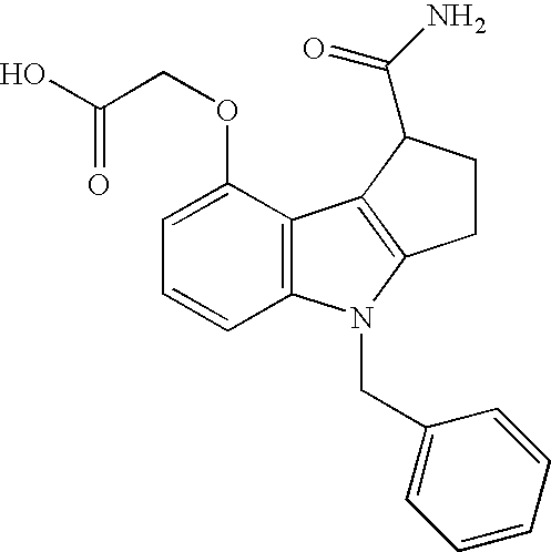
OC(COC1=CC=CC2=C1C1=C(N2CC2=CC=CC=C2)CCC1C(N)=O)=O
